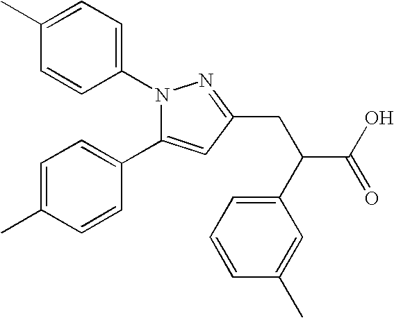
C1(C)=CC=C(N2C(C3=CC=C(C)C=C3)=CC(CC(C(O)=O)C3=CC=CC(C)=C3)=N2)C=C1
